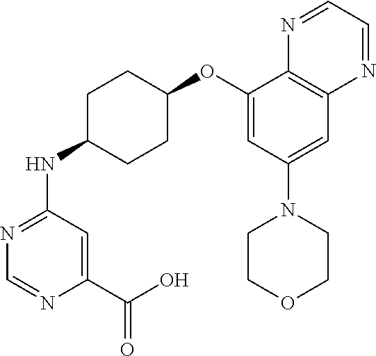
C1=NC(C(O)=O)=CC(NC2CCC(OC3=CC(N4CCOCC4)=CC4=C3N=CC=N4)CC2)=N1
